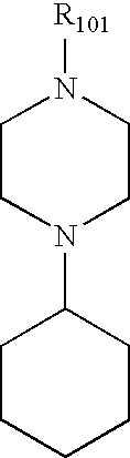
[R101]N1CCN(C2CCCCC2)CC1
